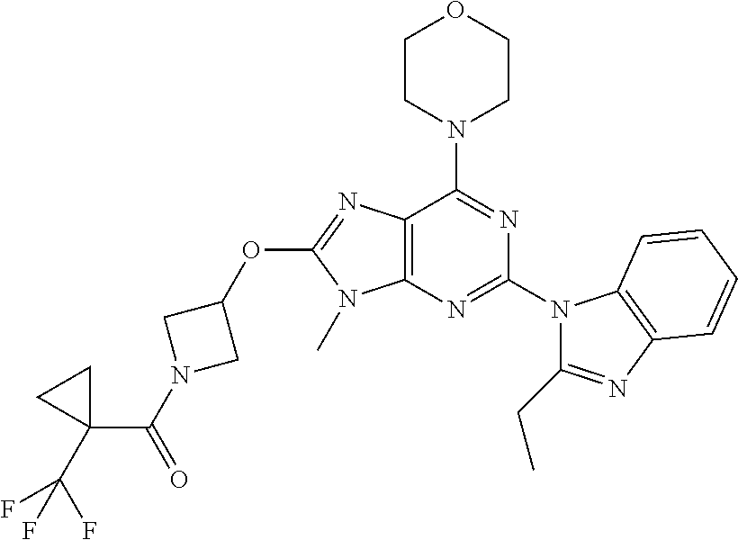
C12=C(N=C(N3C(CC)=NC4=C3C=CC=C4)N=C1N1CCOCC1)N(C)C(OC1CN(C(=O)C3(C(F)(F)F)CC3)C1)=N2
